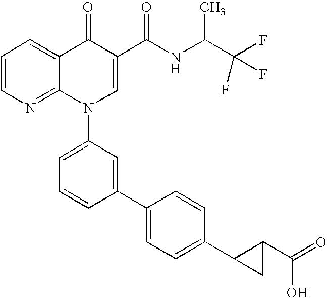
C1=CN=C2C(=C1)C(=O)C(C(NC(C(F)(F)F)C)=O)=CN2C1=CC=CC(C2=CC=C(C3C(C(=O)O)C3)C=C2)=C1
